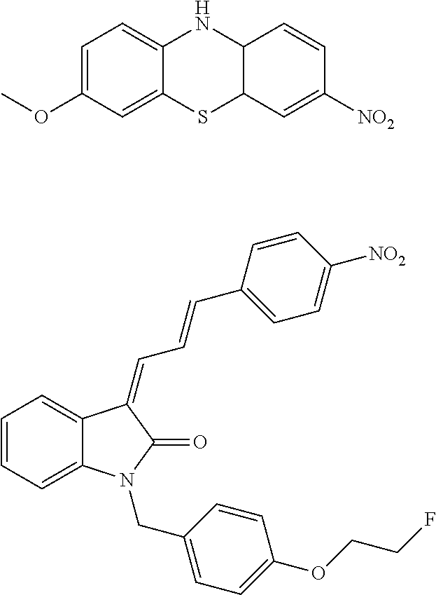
C1=C(OC)C=C2C(=C1)NC1C=CC([NO2])=CC1S2.C1=CC=C2C(=C1)C(=CC=CC1=CC=C([NO2])C=C1)C(=O)N2CC1=CC=C(OCCF)C=C1
